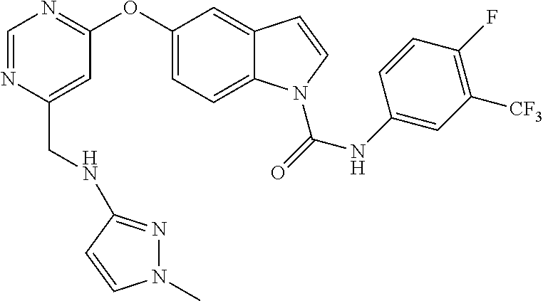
C1=NC(CNC2=NN(C)C=C2)=CC(OC2=CC=C3C(=C2)C=CN3C(=O)NC2=CC([CF3])=C(F)C=C2)=N1
